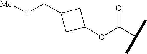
[Me]OCC1CC(OC(C(C)C)=O)C1
